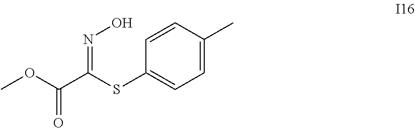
COC(C(SC1=CC=C(C)C=C1)=NO)=O
